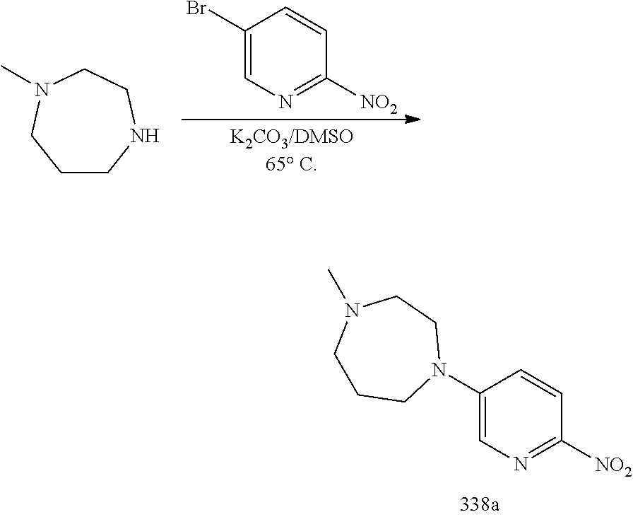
C1CNCCN(C)C1.C1(Br)=CN=C([NO2])C=C1.C1(N2CCCN(C)CC2)=CN=C([NO2])C=C1
